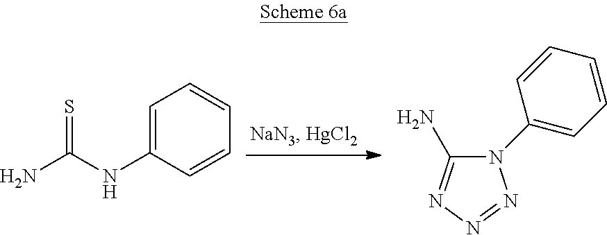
NC(NC1=CC=CC=C1)=S.N1(C2=CC=CC=C2)C(N)=NN=N1
